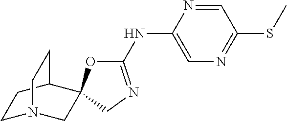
C1N2CC3(C(C1)CC2)OC(NC1=CN=C(SC)C=N1)=NC3
